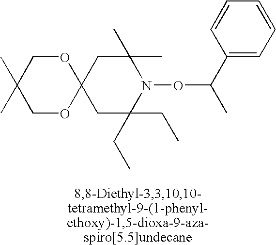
C12(CC(C)(C)N(OC(C)C3=CC=CC=C3)C(CC)(CC)C1)OCC(C)(C)CO2
